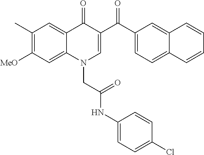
C1(C)=C([MeO])C=C2C(=C1)C(=O)C(C(C1=CC=C3C(=C1)C=CC=C3)=O)=CN2CC(NC1=CC=C(Cl)C=C1)=O
